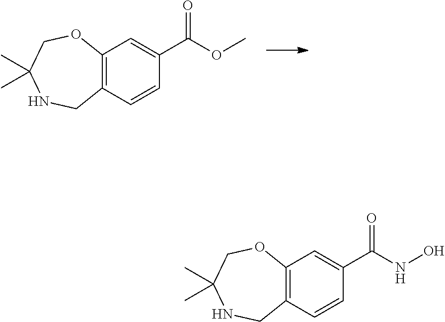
C12=C(C=CC(C(OC)=O)=C1)CNC(C)(C)CO2.C12=C(C=CC(C(NO)=O)=C1)CNC(C)(C)CO2
